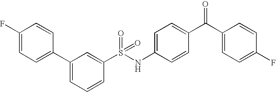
C1(F)=CC=C(C2=CC=CC(S(NC3=CC=C(C(C4=CC=C(F)C=C4)=O)C=C3)(=O)=O)=C2)C=C1
